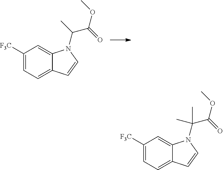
C1([F3C])=CC=C2C(=C1)N(C(C)C(=O)OC)C=C2.C1([F3C])=CC=C2C(=C1)N(C(C)(C(=O)OC)C)C=C2
